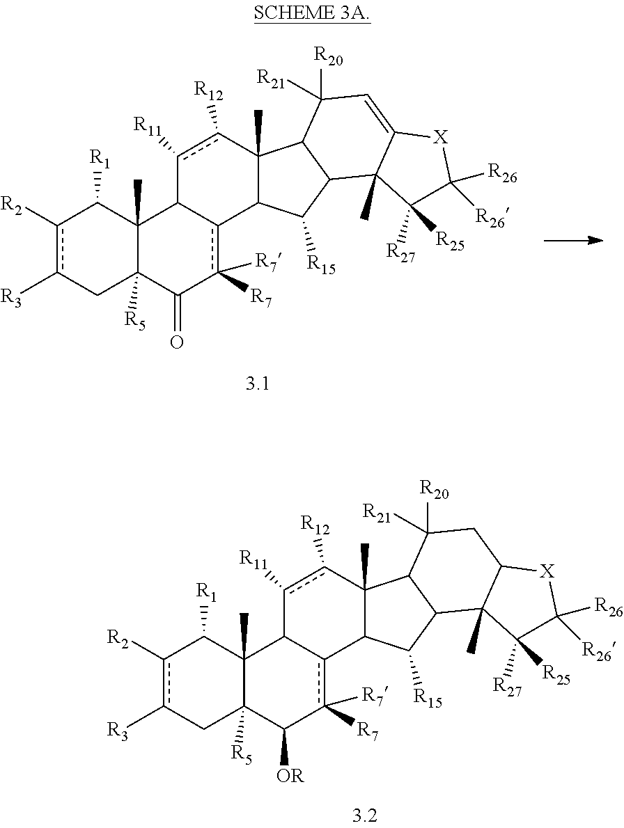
c1([R2])c([R3])CC2([R5])C(C)(C1[R1])C1c(c([R7])([R7])C2=O)C2C(C)(c([R12])c1[R11])C1C(C2[R15])C2(C)C(=CC1([R20])[R21])[X]C([R26])([R26])C2([R25])[R27].c1([R2])c([R3])CC2([R5])C(C)(C1[R1])C1c(c([R7])([R7])C2[OR])C2C(C)(c([R12])c1[R11])C1C(C2[R15])C2(C)C(CC1([R20])[R21])[X]C([R26])([R26])C2([R25])[R27]
